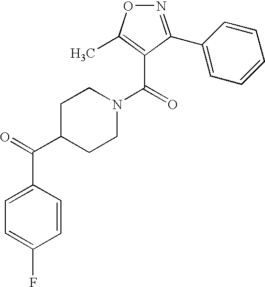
N1(C(=O)C2=C(C)ON=C2C2=CC=CC=C2)CCC(C(=O)C2=CC=C(F)C=C2)CC1
